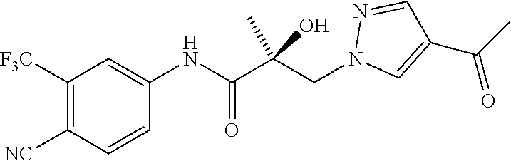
C1([F3C])=C([NC])C=CC(NC(C(CN2C=C(C(=O)C)C=N2)(C)O)=O)=C1
